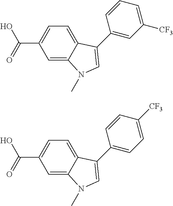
C1=C2C(=CC(C(O)=O)=C1)N(C)C=C2C1=CC([CF3])=CC=C1.C1=C2C(=CC(C(O)=O)=C1)N(C)C=C2C1=CC=C([CF3])C=C1
